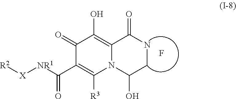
C12=C(O)C(=O)C(C([NR1][X][R2])=O)=C([R3])N1C(O)CNC2=O.F
